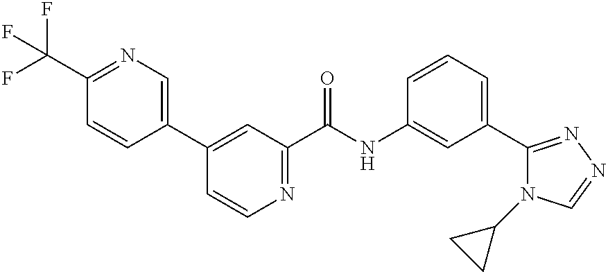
C1=CC(C2=CC(C(NC3=CC(C4=NN=CN4C4CC4)=CC=C3)=O)=NC=C2)=CN=C1C(F)(F)F
